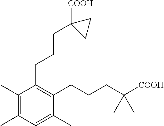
C1(C)=C(C)C=C(C)C(CCCC([COOH])(C)C)=C1CCCC1([COOH])CC1
